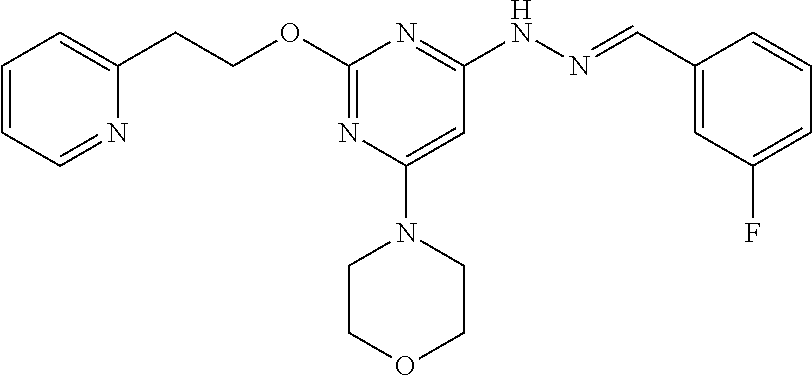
O(C1=NC(N2CCOCC2)=CC(NN=CC2=CC(F)=CC=C2)=N1)CCC1=CC=CC=N1
